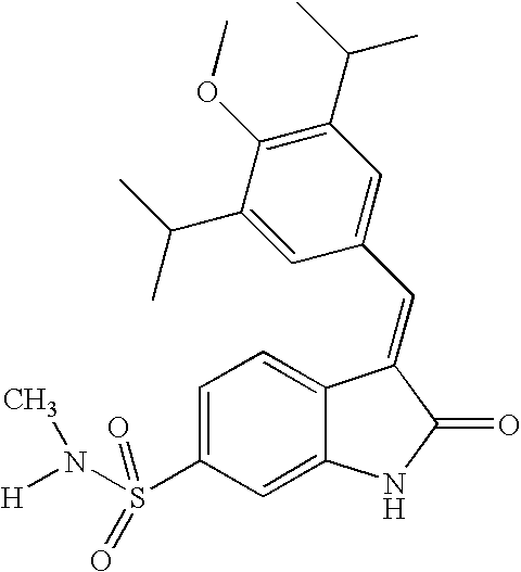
C1=C(S(N([H])C)(=O)=O)C=C2C(=C1)C(=CC1=CC(C(C)C)=C(OC)C(C(C)C)=C1)C(=O)N2
